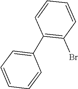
C1=CC=CC(Br)=C1C1=CC=CC=C1
